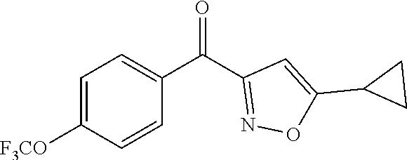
C1=C(C(=O)C2=NOC(C3CC3)=C2)C=CC([F3CO])=C1
